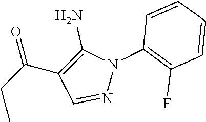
C(C1=C(N)N(C2=C(F)C=CC=C2)N=C1)(CC)=O
